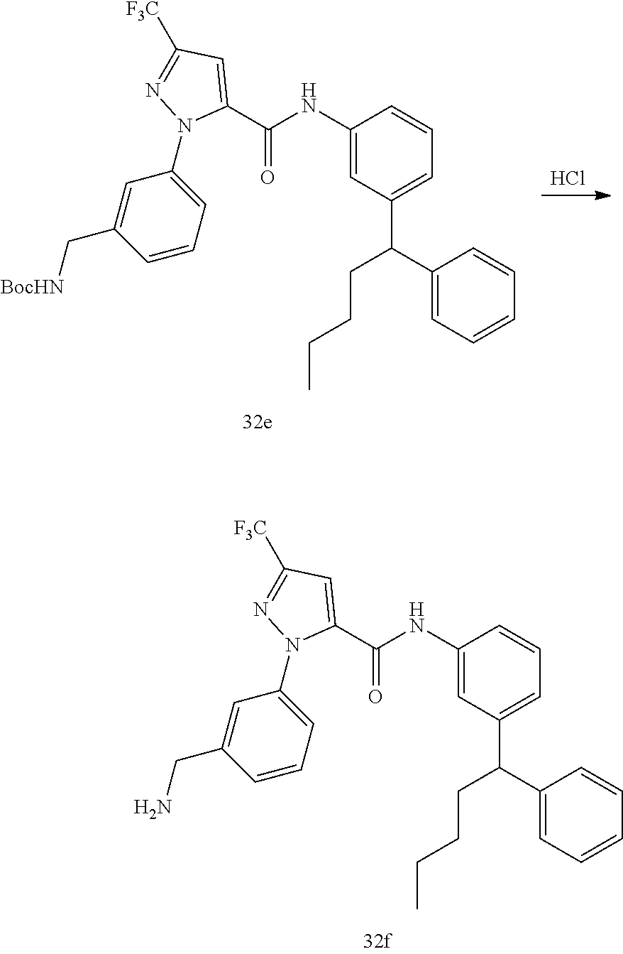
Cl.C1(NC(C2=CC([F3C])=NN2C2=CC=CC(C[BocHN])=C2)=O)=CC(C(C2=CC=CC=C2)CCCC)=CC=C1.C1(NC(C2=CC([F3C])=NN2C2=CC=CC(CN)=C2)=O)=CC(C(C2=CC=CC=C2)CCCC)=CC=C1
